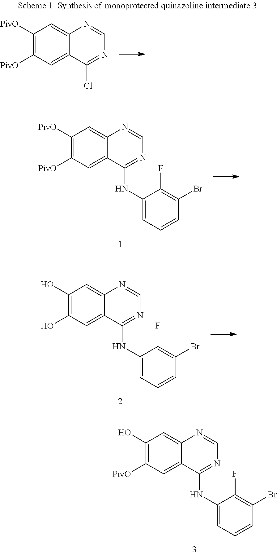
N1=C(Cl)C2=CC([PivO])=C([PivO])C=C2N=C1.N1=C(NC2=CC=CC(Br)=C2F)C2=CC([PivO])=C([PivO])C=C2N=C1.N1=C(NC2=CC=CC(Br)=C2F)C2=CC(O)=C(O)C=C2N=C1.N1=C(NC2=CC=CC(Br)=C2F)C2=CC([PivO])=C(O)C=C2N=C1
